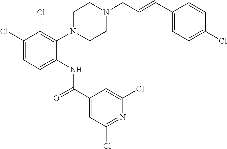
C1(Cl)=CC=C(NC(C2=CC(Cl)=NC(Cl)=C2)=O)C(N2CCN(CC=CC3=CC=C(Cl)C=C3)CC2)=C1Cl
